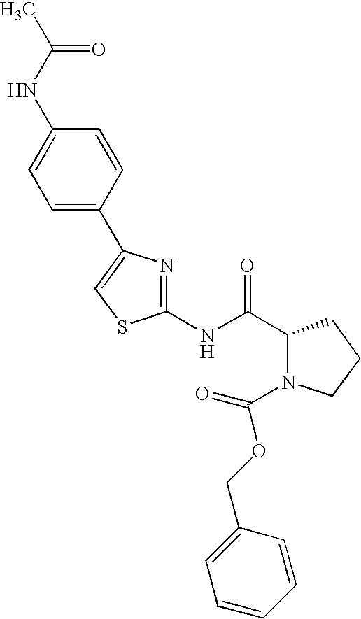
C1(NC(C2N(C(OCC3=CC=CC=C3)=O)CCC2)=O)=NC(C2=CC=C(NC(C)=O)C=C2)=CS1
